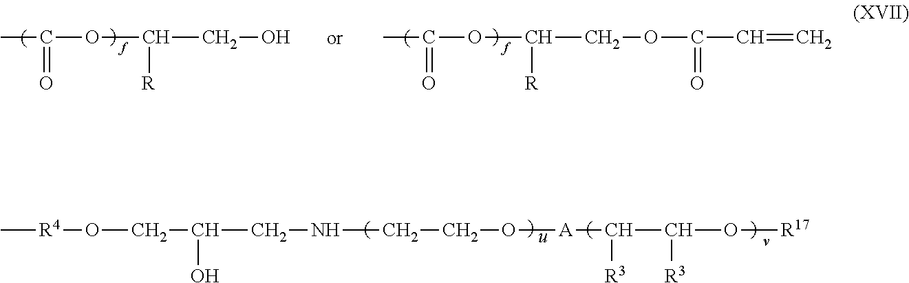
CC(OC(CO)[R])=O.CC(OC(COC(C=C)=O)[R])=O.C[R4]OCC(CNCCO[A]C(C(O[R17])[R3])[R3])O
